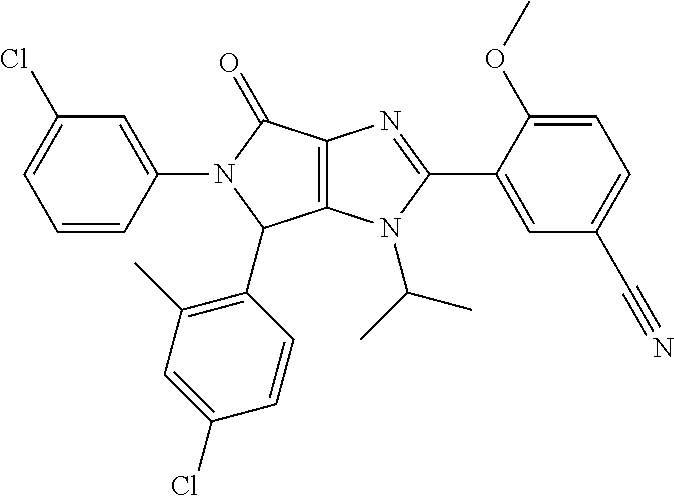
C1=CC(N2C(C3=C(C)C=C(Cl)C=C3)C3=C(C2=O)N=C(C2=CC(C#N)=CC=C2OC)N3C(C)C)=CC(Cl)=C1
